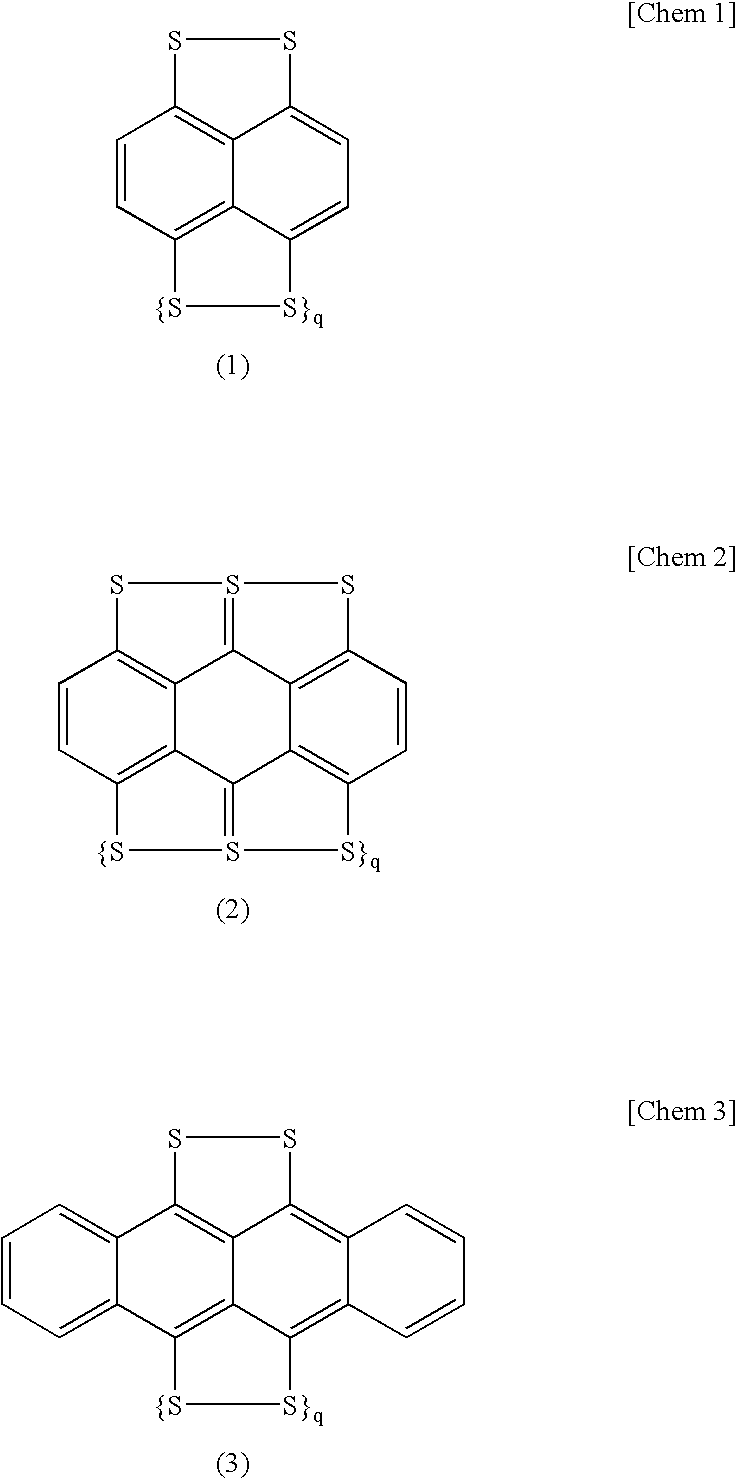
C1=CC2=C3C4=C1SSC4=CC=C3[S}q][{S]2.C12=CC=CC=C1C1=C3C4=C2SSC4=C2C(=C3[S}q][{S]1)C=CC=C2.C1=CC2=C3C4=C1SS1=C4C4=C(C=CC5=C4C3=S([{S]2)[S}q]5)S1
